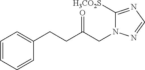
C1=CC=CC(CCC(CN2C([H3CO2S])=NC=N2)=O)=C1
